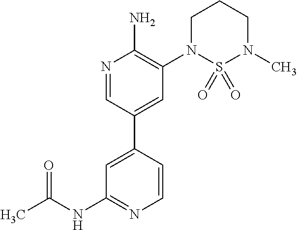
C1=CC(C2=CC(N3S(=O)(=O)N(C)CCC3)=C(N)N=C2)=CC(NC(C)=O)=N1
